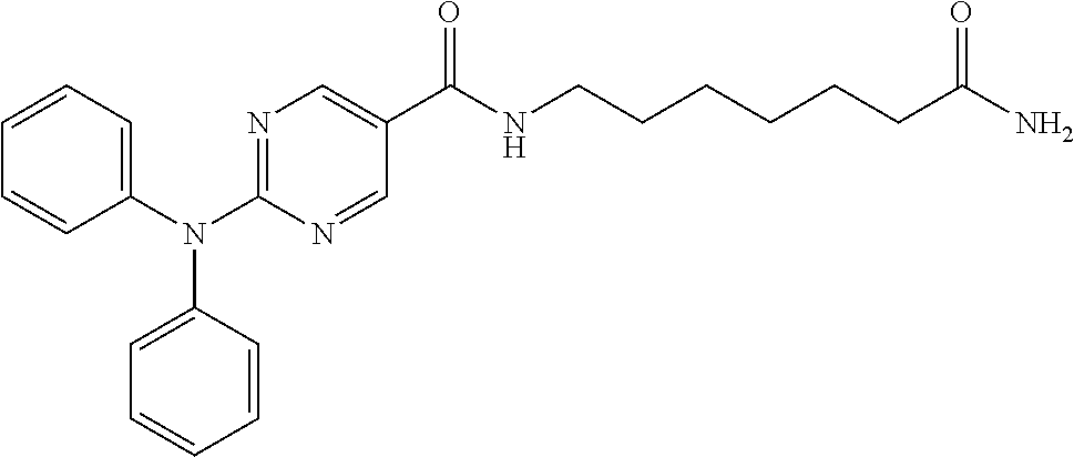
C1(N(C2=CC=CC=C2)C2=CC=CC=C2)=NC=C(C(=O)NCCCCCCC(N)=O)C=N1
